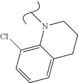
C1CCC2=CC=CC(Cl)=C2N1C
